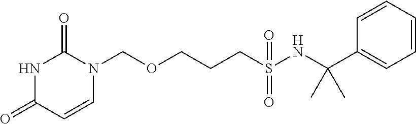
O(CCCS(NC(C1=CC=CC=C1)(C)C)(=O)=O)CN1C(=O)NC(=O)C=C1
